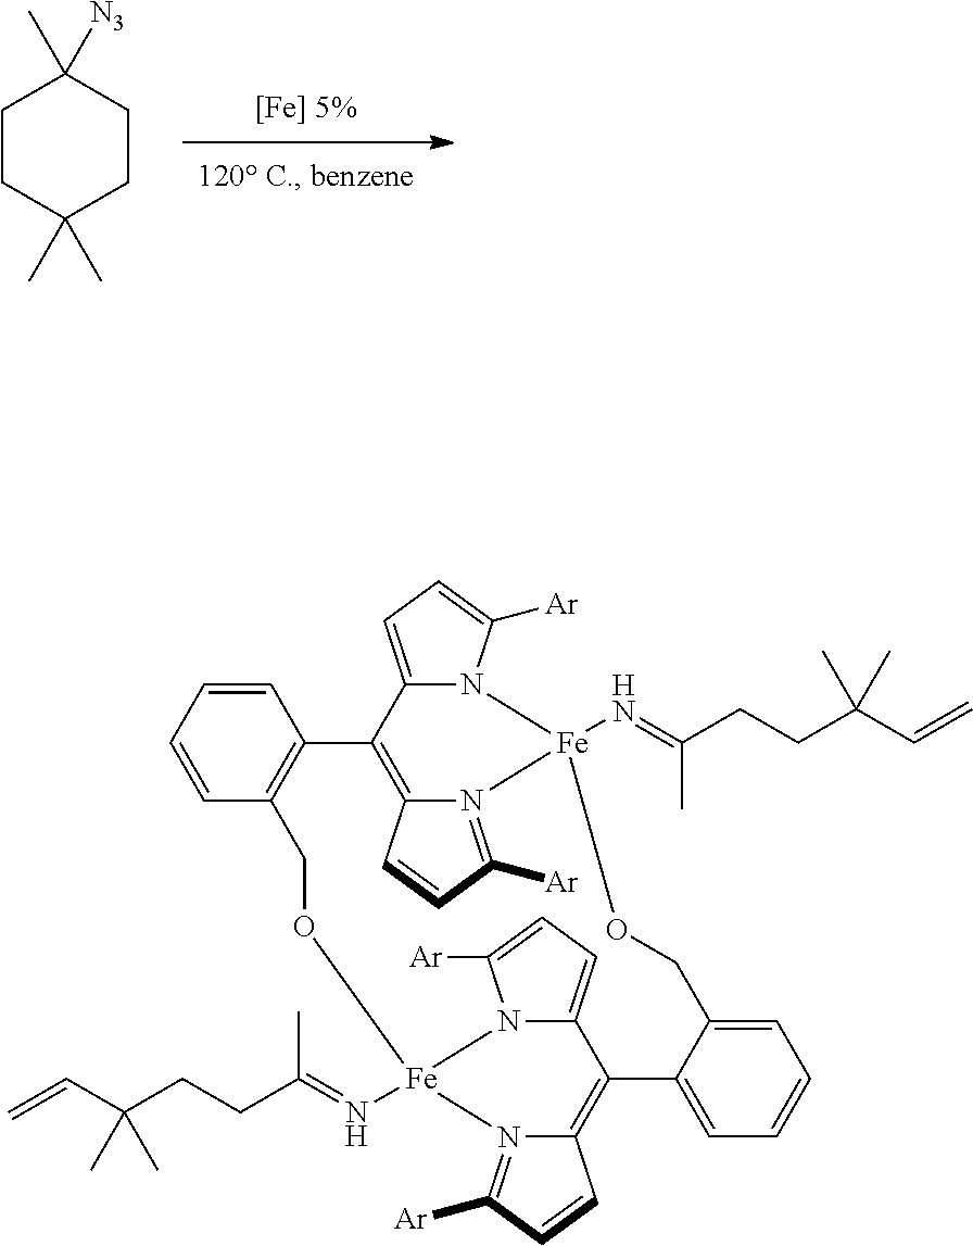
C1([N3])(C)CCC(C)(C)CC1.C1=CC=CC2=C1C1=C3N(=C([Ar])C=C3)[Fe](N=C(CCC(C=C)(C)C)C)(N3C1=CC=C3[Ar])OCC1=CC=CC=C1C1=C3N(=C([Ar])C=C3)[Fe](N=C(CCC(C=C)(C)C)C)(OC2)N2C1=CC=C2[Ar]
